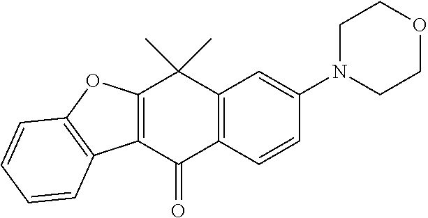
C12=C(C(=O)C3=C(C1(C)C)C=C(N1CCOCC1)C=C3)C1=C(O2)C=CC=C1
